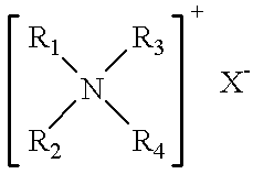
[R1]N([R3])([R4])[R2]
